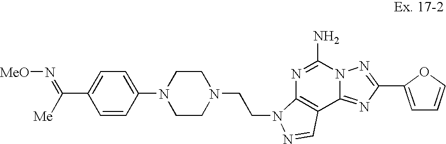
N1=C(N)N2C(=NC(C3=CC=CO3)=N2)C2=C1N(CCN1CCN(C3=CC=C(C([Me])=N[MeO])C=C3)CC1)N=C2
